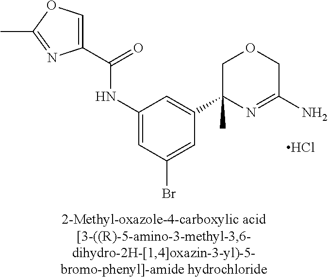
C1(C(=O)NC2=CC(Br)=CC(C3(C)N=C(N)COC3)=C2)=COC(C)=N1.Cl
